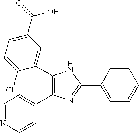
C1(C2=CC(C(=O)O)=CC=C2Cl)=C(C2=CC=NC=C2)N=C(C2=CC=CC=C2)N1
